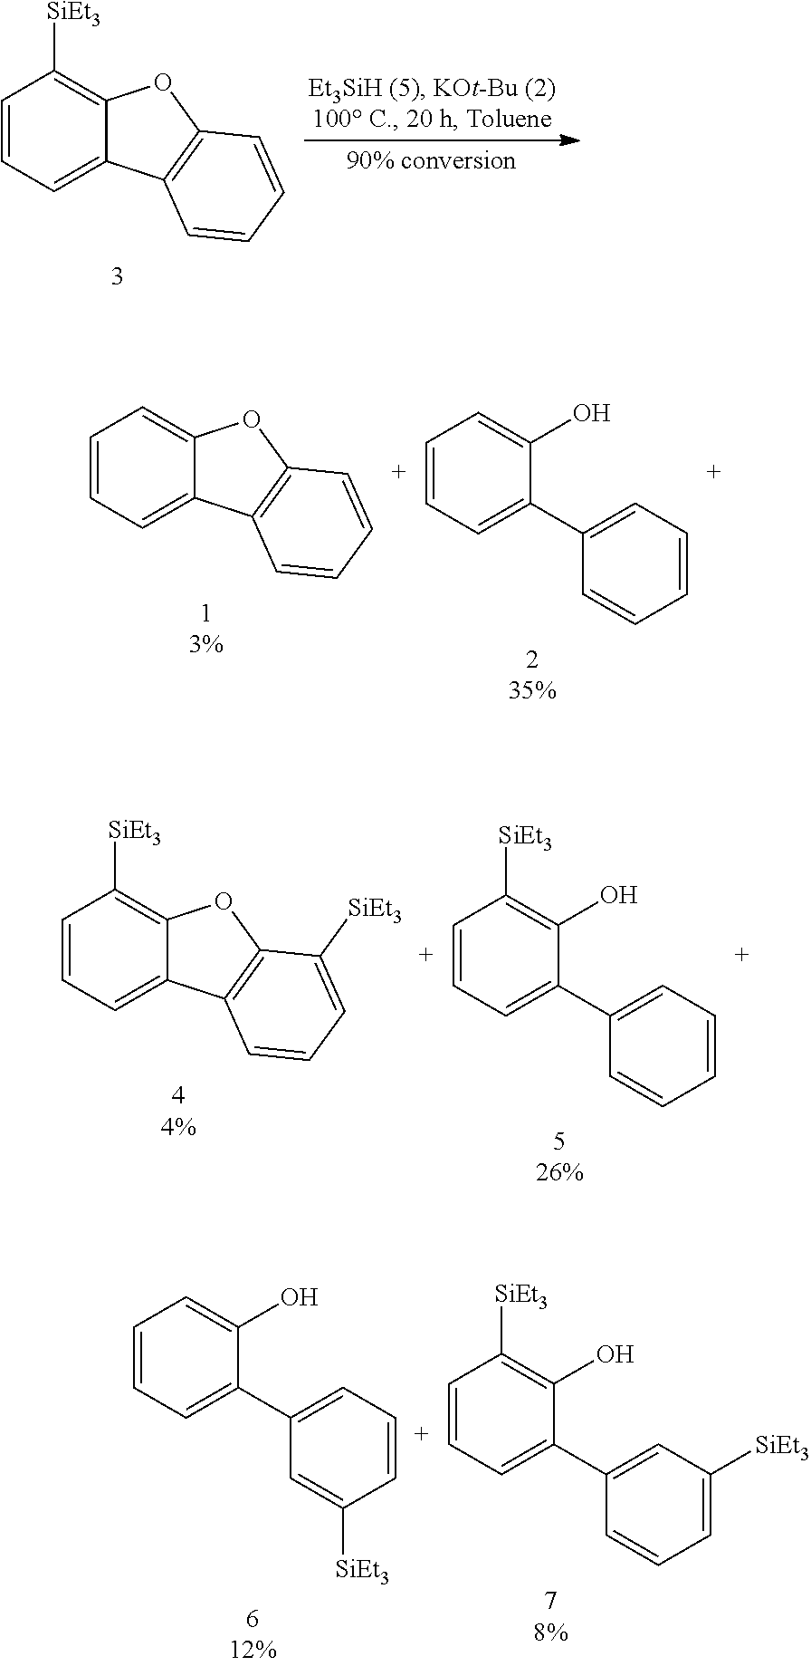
C1=CC=C2C(=C1[SiEt3])OC1=C2C=CC=C1.C1=CC=C2C(=C1)OC1=C2C=CC=C1.C1=CC=C(C2=CC=CC=C2)C(O)=C1.C1=CC=C2C(=C1[SiEt3])OC1=C2C=CC=C1[SiEt3].C1=CC=C(C2=CC=CC=C2)C(O)=C1[SiEt3].C1=CC=C(C2=CC=CC([SiEt3])=C2)C(O)=C1.C1=[C+]C=C(C2=CC([SiEt3])=CC=C2)C(O)=C1[SiEt3]
